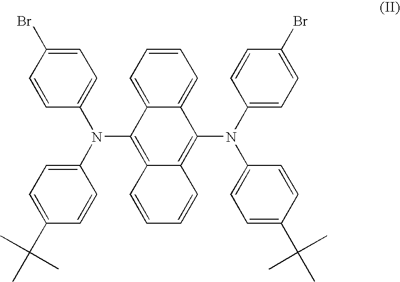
C1=CC=C2C(=C1)C(N(C1=CC=C(C(C)(C)C)C=C1)C1=CC=C(Br)C=C1)=C1C(=C2N(C2=CC=C(Br)C=C2)C2=CC=C(C(C)(C)C)C=C2)C=CC=C1
